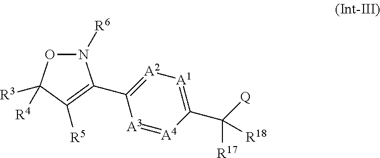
N1([R6])OC([R3])([R4])C([R5])=C1C1=[A2][A1]=C(C([Q])([R18])[R17])[A4]=[A3]1
